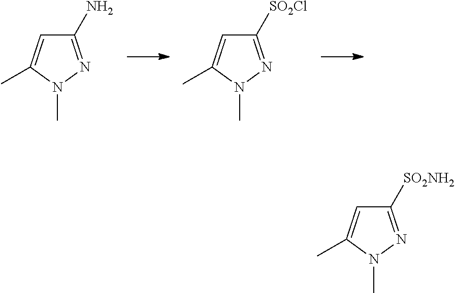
C1(N)=NN(C)C(C)=C1.C1([SO2Cl])=NN(C)C(C)=C1.C1([SO2NH2])=NN(C)C(C)=C1
